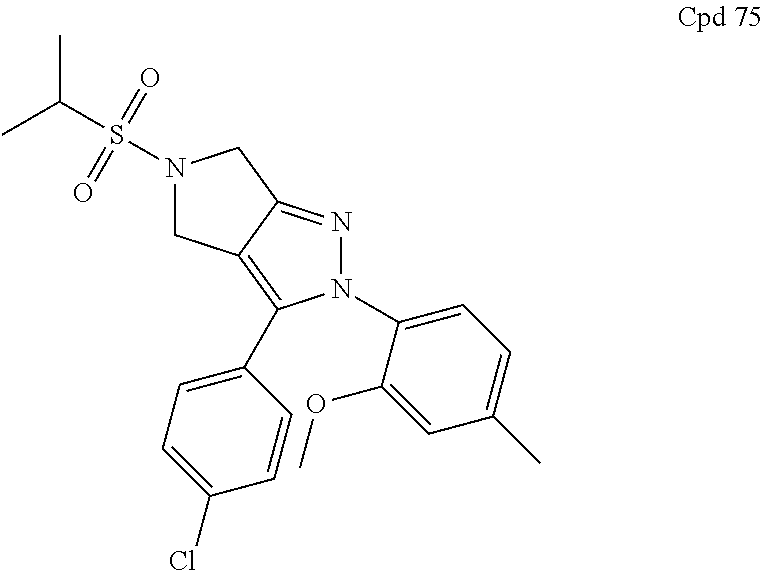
N1(C2=CC=C(C)C=C2OC)N=C2C(=C1C1=CC=C(Cl)C=C1)CN(S(=O)(C(C)C)=O)C2
